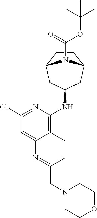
C1(Cl)=NC(NC2CC3CCC(C2)N3C(=O)OC(C)(C)C)=C2C(=C1)N=C(CN1CCOCC1)C=C2
